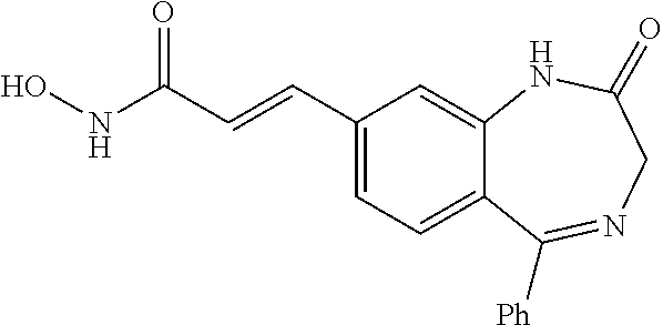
ONC(C=CC1=CC=C2C(=C1)NC(=O)CN=C2[Ph])=O
